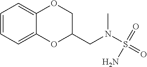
C1=CC=C2C(=C1)OCC(CN(S(N)(=O)=O)C)O2
